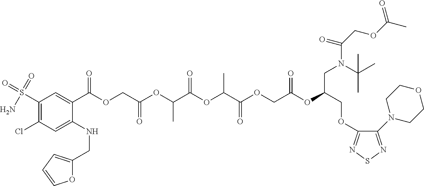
ClC1=C(S(N)(=O)=O)C=C(C(=O)OCC(OC(C(OC(C(OCC(OC(COC2=NSN=C2N2CCOCC2)CN(C(COC(C)=O)=O)C(C)(C)C)=O)=O)C)=O)C)=O)C(NCC2=CC=CO2)=C1
